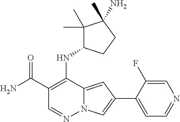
N12C(=CC(C3=CC=NC=C3F)=C1)C(NC1C(C)(C)C(C)(N)CC1)=C(C(N)=O)C=N2
